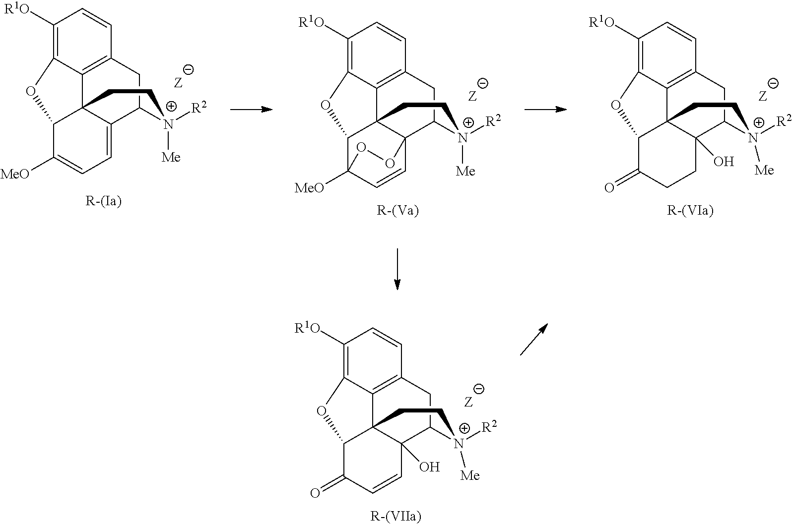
C1([R1O])=C2C3=C(C=C1)CC1C4=CC=C([MeO])C(C34CC[N+]1([R2])[Me])O2.[Z].[R-(Va)].C1([R1O])=C2C3=C(C=C1)CC1C45C3(C(C([MeO])(C=C4)OO5)O2)CC[N+]1([R2])[Me].[Z].[R-(VIa)].C1([R1O])=C2C3=C(C=C1)CC1C4(O)C3(C(C(=O)CC4)O2)CC[N+]1([R2])[Me].[Z].[R-(VIIa)].C1([R1O])=C2C3=C(C=C1)CC1C4(O)C3(C(C(=O)C=C4)O2)CC[N+]1([R2])[Me].[Z]
